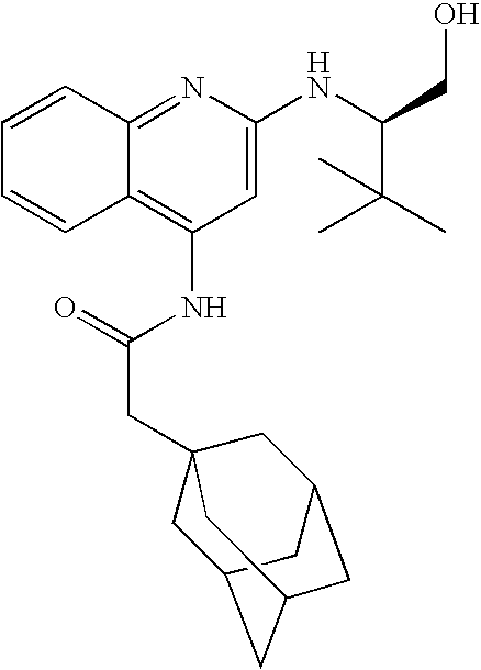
C12=NC(NC(C(C)(C)C)CO)=CC(NC(CC34CC5CC(CC(C3)C5)C4)=O)=C1C=CC=C2
